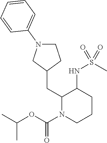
C1(CC2N(C(OC(C)C)=O)CCCC2NS(C)(=O)=O)CCN(C2=CC=CC=C2)C1
